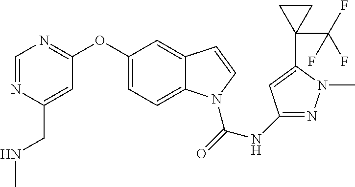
C1(OC2=NC=NC(CNC)=C2)=CC=C2C(=C1)C=CN2C(=O)NC1=NN(C)C(C2(C(F)(F)F)CC2)=C1
